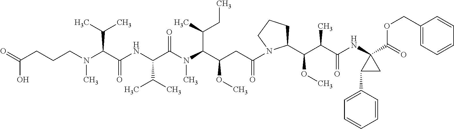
C1(C(OC)C(C(NC2(C(=O)OCC3=CC=CC=C3)C(C3=CC=CC=C3)C2)=O)C)CCCN1C(CC(C(N(C(C(NC(C(N(CCCC(=O)O)C)C(C)C)=O)C(C)C)=O)C)C(C)CC)OC)=O
